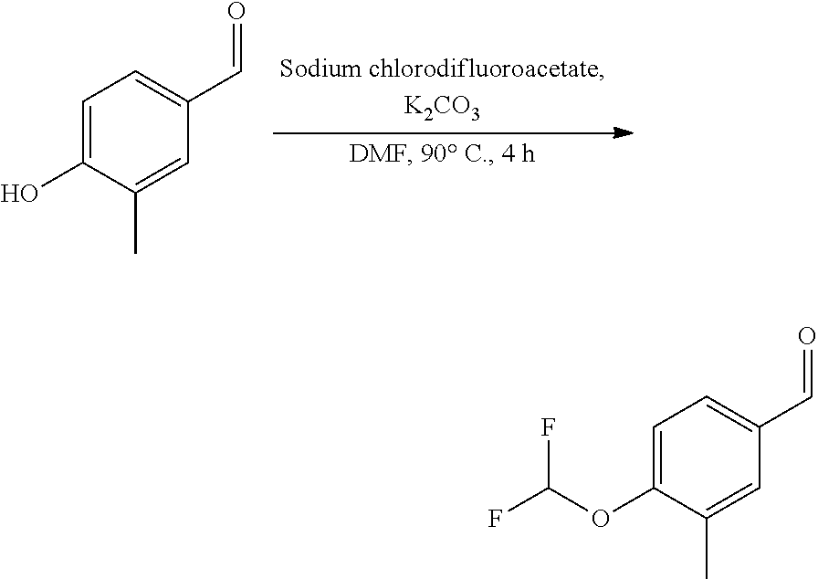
O=CC1=CC=C(O)C(C)=C1.O=CC1=CC=C(OC(F)F)C(C)=C1
